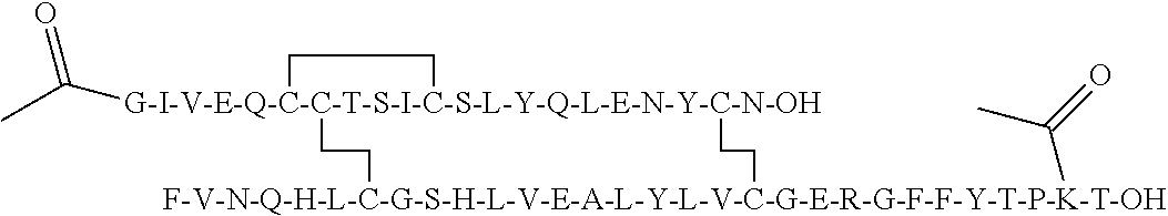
[G-I-V-E-Q-C-C-T-S-I-C-S-L-Y-Q-L-E-N-Y-C-N-OH]12(C(=O)C)(CC[F-V-N-Q-H-L-C-G-S-H-L-V-E-A-L-Y-L-V-C-G-E-R-G-F-F-Y-T-P-K-T-OH](C(C)=O)CC1)CC2
